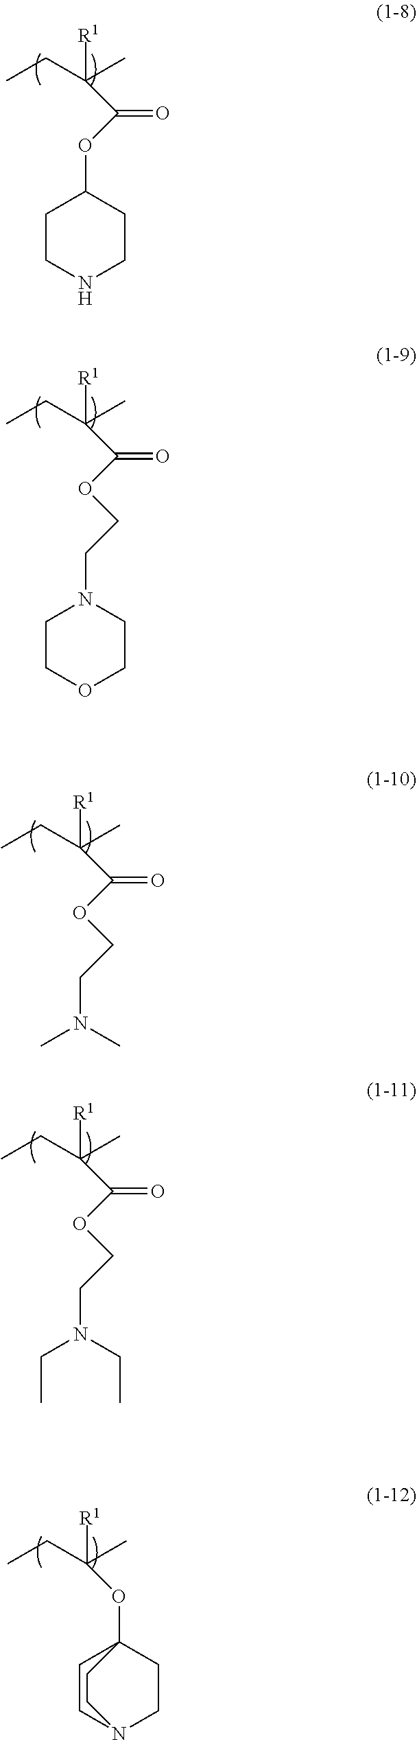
CCC(C)([R1])C(OC1CCNCC1)=O.CCC(C)([R1])C(OCCN1CCOCC1)=O.CCC(C)([R1])C(OCCN(C)C)=O.CCC(C)([R1])C(OCCN(CC)CC)=O.CCC(C)([R1])OC12CCN(CC1)CC2
